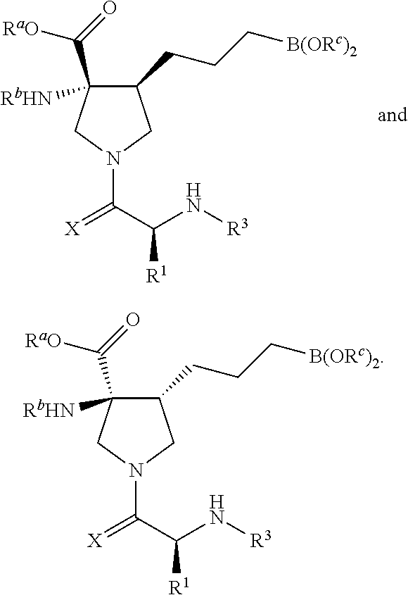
C1(CCC[B(ORc)2])C([RbHN])(C([RaO])=O)CN(C(C(N[R3])[R1])=[X])C1.C1(CCC[B(ORc)2])C([RbHN])(C([RaO])=O)CN(C(C(N[R3])[R1])=[X])C1
